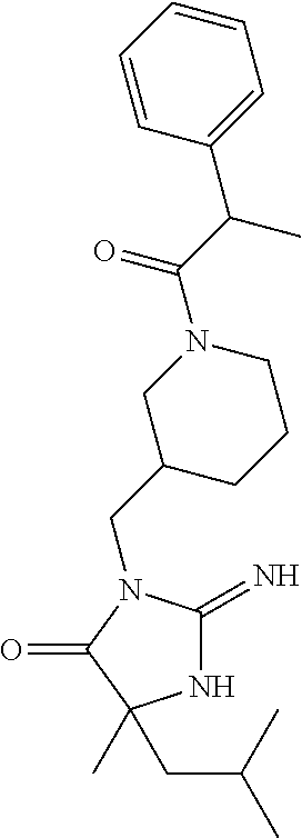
N1C(=N)N(CC2CCCN(C(C(C3=CC=CC=C3)C)=O)C2)C(=O)C1(C)CC(C)C
